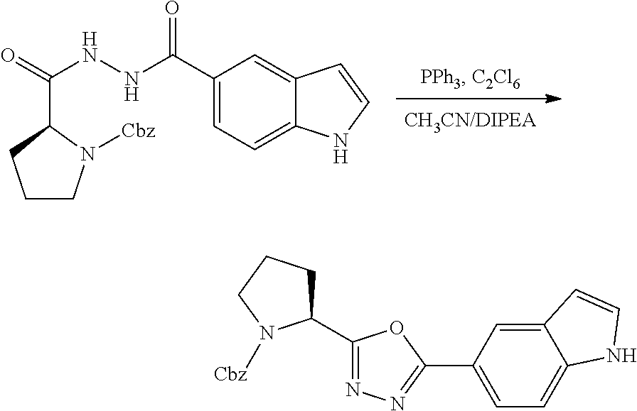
C1(C(NNC(=O)C2CCCN2[Cbz])=O)=CC=C2C(=C1)C=CN2.C1(C2=NN=C(C3=CC=C4C(=C3)C=CN4)O2)CCCN1[Cbz]
